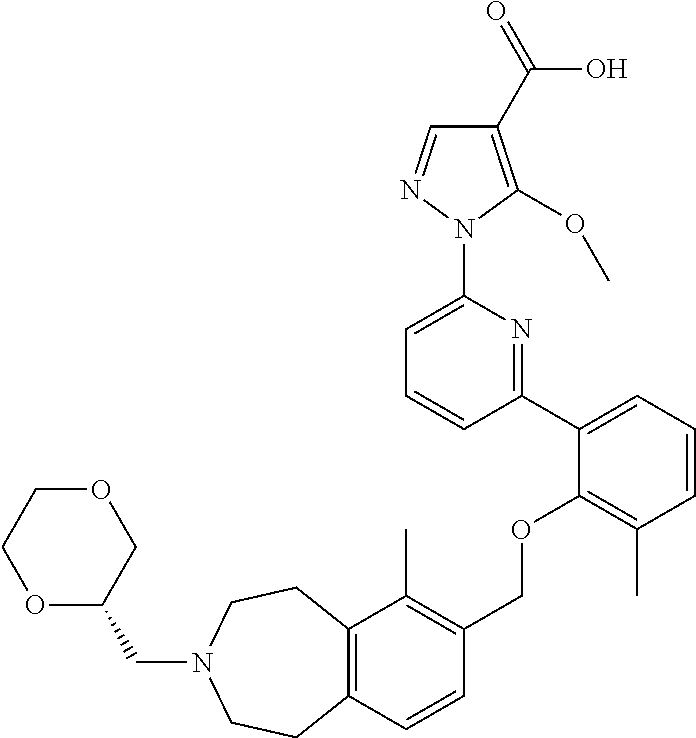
C1(C2=CC=CC(C)=C2OCC2=C(C)C3=C(C=C2)CCN(CC2COCCO2)CC3)=NC(N2N=CC(C(=O)O)=C2OC)=CC=C1
